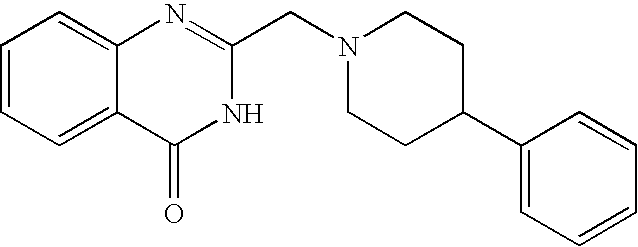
C1=CC=C2C(=C1)N=C(CN1CCC(C3=CC=CC=C3)CC1)NC2=O
